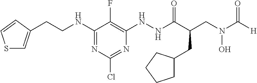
N(C1=NC(Cl)=NC(NNC(C(CC2CCCC2)CN(C([H])=O)O)=O)=C1F)CCC1=CSC=C1
